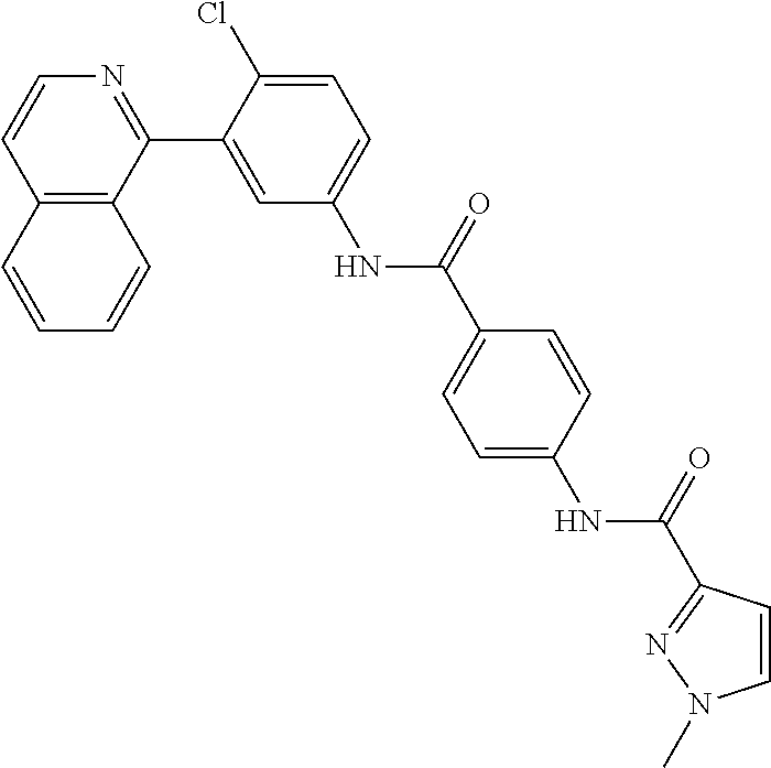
C12=C(C(C3=CC(NC(C4=CC=C(NC(=O)C5=NN(C)C=C5)C=C4)=O)=CC=C3Cl)=NC=C1)C=CC=C2
